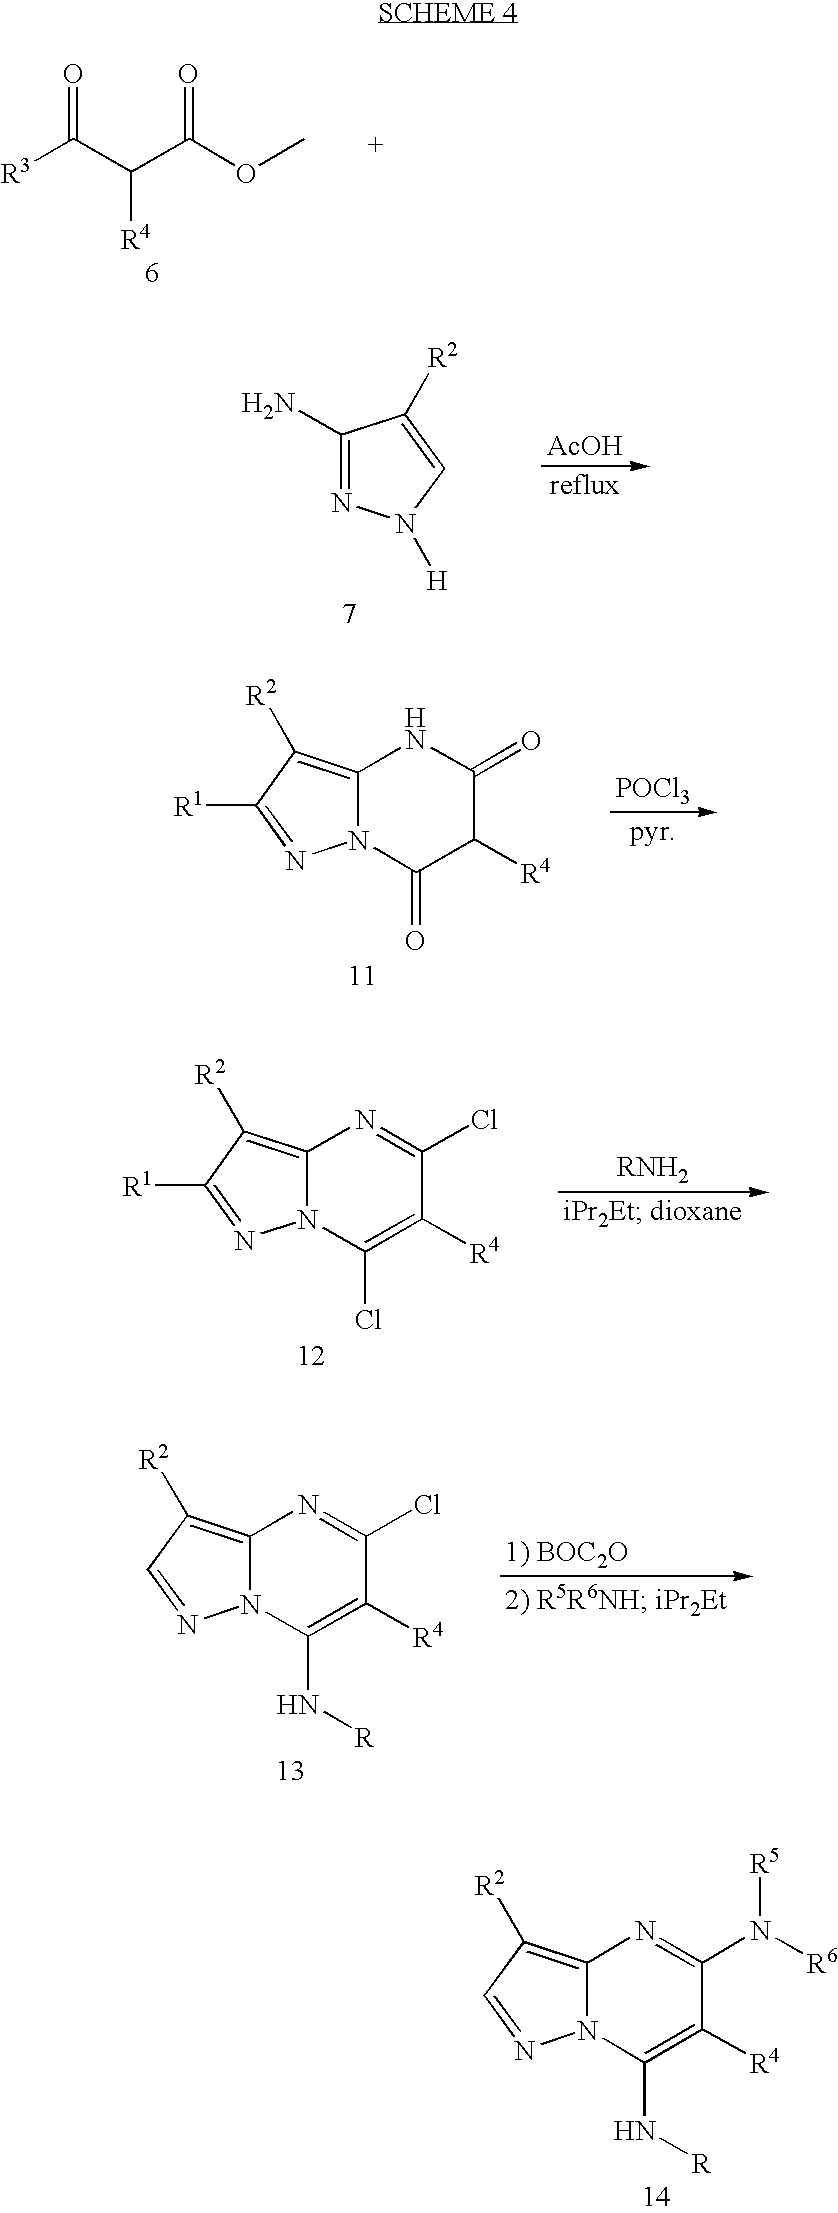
O=C(C(C(OC)=O)[R4])[R3].C12=C([R2])C([R1])=NN1C(=O)C([R4])C(=O)N2.[POCl3].C12=C([R2])C([R1])=NN1C(Cl)=C([R4])C(Cl)=N2.[RNH2].C12=C([R2])C=NN1C(N[R])=C([R4])C(Cl)=N2.[1) BOC2O].C12=C([R2])C=NN1C(N[R])=C([R4])C(N([R6])[R5])=N2.C1(N)=NN([H])C=C1[R2].[AcOH]
